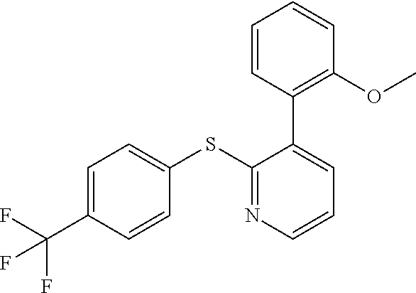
C1=C(C(F)(F)F)C=CC(SC2=NC=CC=C2C2=C(OC)C=CC=C2)=C1
